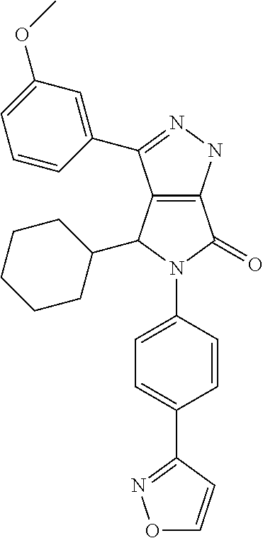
C12=C(C(C3CCCCC3)N(C3=CC=C(C4=NOC=C4)C=C3)C1=O)C(C1=CC(OC)=CC=C1)=NN2
